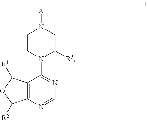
[A]N1CCN(C2=NC=NC3=C2C([R1])OC3[R2])C([R5])C1
